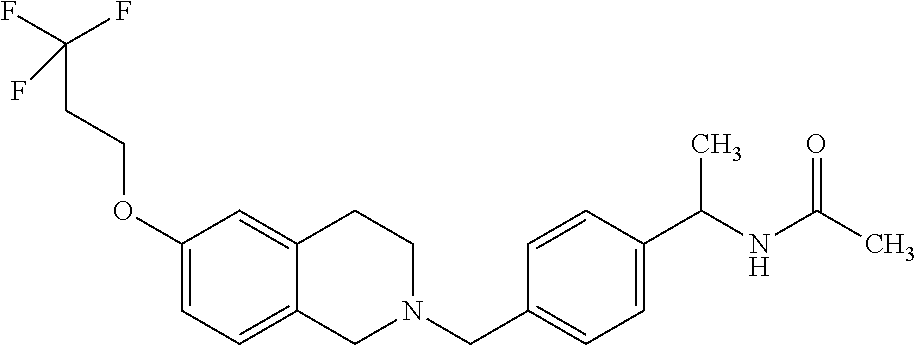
C1(OCCC(F)(F)F)=CC=C2C(=C1)CCN(CC1=CC=C(C(NC(C)=O)C)C=C1)C2
